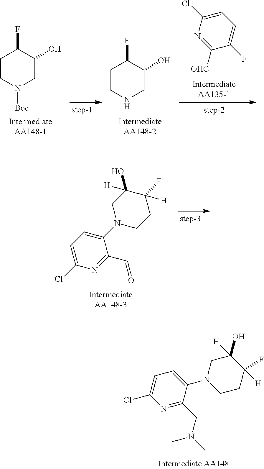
C1=C(Cl)N=C(C=O)C(N2CCC(F)([H])C(O)([H])C2)=C1.C1=C(N2CCC([H])(F)C(O)([H])C2)C(CN(C)C)=NC(Cl)=C1.C1=C(Cl)N=C([OHC])C(F)=C1.C1CNCC(O)C1F.C1CN([Boc])CC(O)C1F
